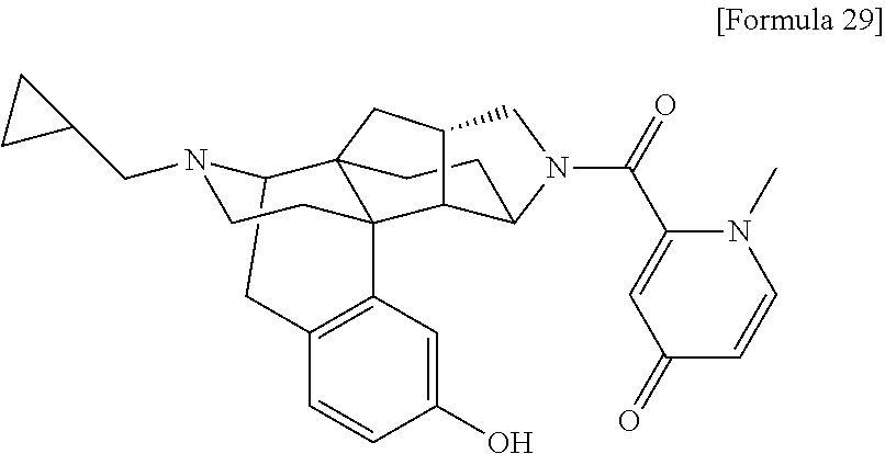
C(C1=CC(=O)C=CN1C)(=O)N1CC2CC34C5N(CC6CC6)CCC3(C3=C(C=CC(O)=C3)C5)C2C1CC4
